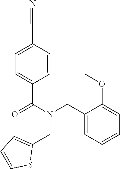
C1=CC(C#N)=CC=C1C(=O)N(CC1=CC=CS1)CC1=CC=CC=C1OC
